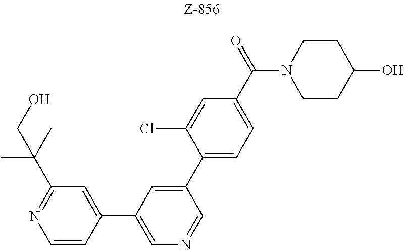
C1=CC(C2=CN=CC(C3=CC=C(C(=O)N4CCC(O)CC4)C=C3Cl)=C2)=CC(C(C)(C)CO)=N1
